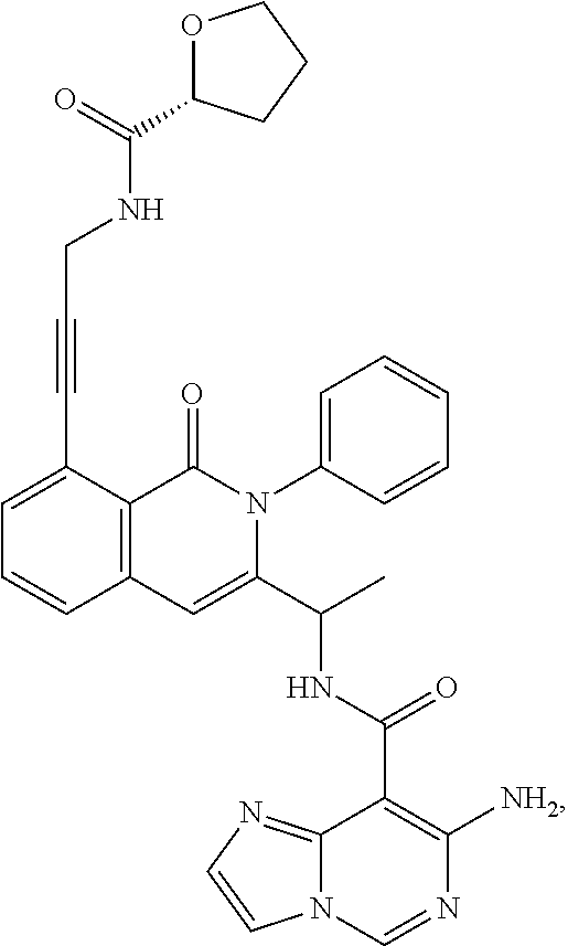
C12=C(C(C#CCNC(C3OCCC3)=O)=CC=C1)C(=O)N(C1=CC=CC=C1)C(C(C)NC(C1=C([NH2])N=CN3C1=NC=C3)=O)=C2
